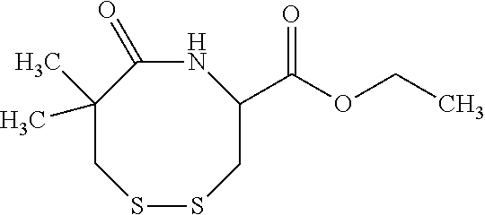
N1C(=O)C(C)(C)CSSCC1C(OCC)=O
